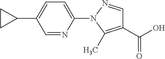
C1(C(O)=O)=C(C)N(C2=CC=C(C3CC3)C=N2)N=C1
